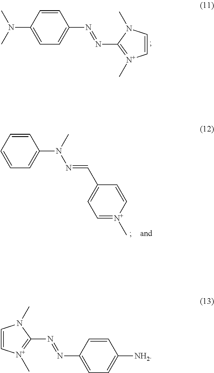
C1(N(C)C)=CC=C(N=NC2=[N+](C)C=CN2C)C=C1.C1=CC=C(N(C)N=CC2=CC=[N+](C)C=C2)C=C1.C1=C[N+](C)=C(N=NC2=CC=C([NH2])C=C2)N1C
